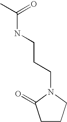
C1CCN(CCCNC(C)=O)C1=O
